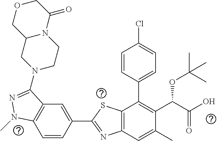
C1=CC(C2=NC3=C(S2)C(C2=CC=C(Cl)C=C2)=C(C(C(O)=O)OC(C)(C)C)C(C)=C3)=CC2=C1N(C)N=C2N1CCN2C(C1)COCC2=O
